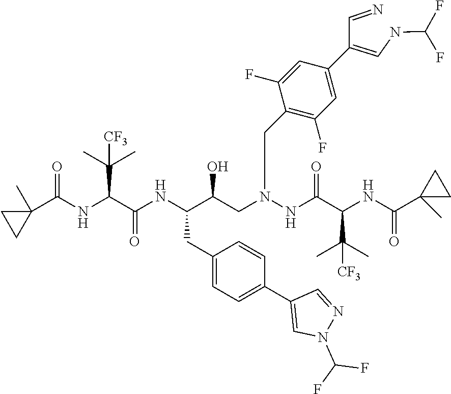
C1(C(NC(C(NC(C(CN(NC(C(NC(C2(C)CC2)=O)C(C)(C)[CF3])=O)CC2=C(F)C=C(C(=CNC(F)F)C=N)C=C2F)O)CC2=CC=C(C3=CN(C(F)F)N=C3)C=C2)=O)C(C)(C)[CF3])=O)(C)CC1
